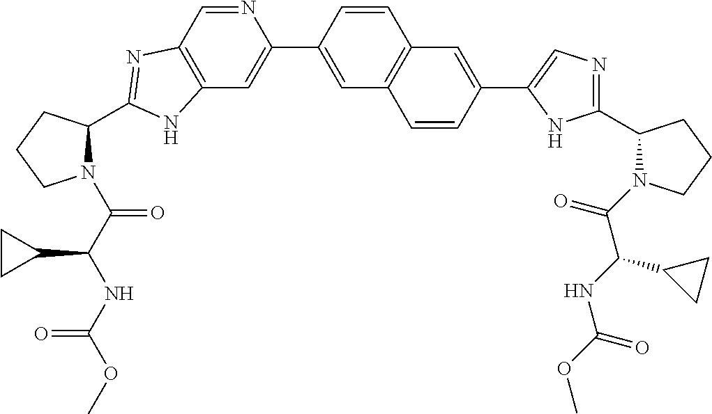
C12=C(C=NC(C3=CC4=C(C=C3)C=C(C3=CN=C(C5N(C(C(NC(=O)OC)C6CC6)=O)CCC5)N3)C=C4)=C1)N=C(C1N(C(C(NC(OC)=O)C3CC3)=O)CCC1)N2
